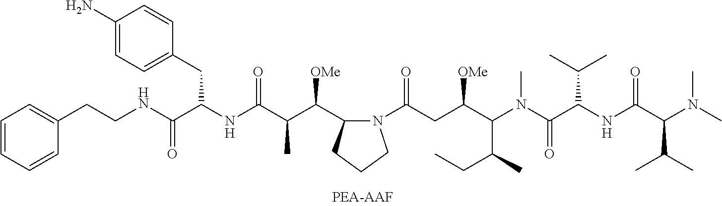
N(C(C(NC(C(C(C1N(C(CC(C(N(C(C(NC(C(N(C)C)C(C)C)=O)C(C)C)=O)C)C(C)CC)[OMe])=O)CCC1)[OMe])C)=O)CC1=CC=C(N)C=C1)=O)CCC1=CC=CC=C1
